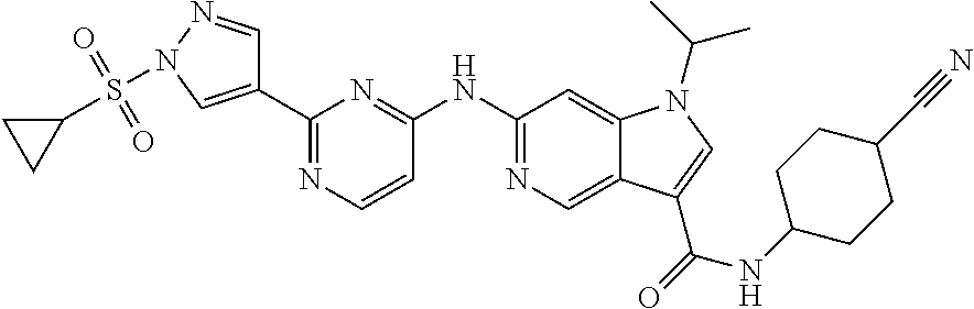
C1(C2=CN(S(=O)(=O)C3CC3)N=C2)=NC=CC(NC2=NC=C3C(=C2)N(C(C)C)C=C3C(NC2CCC(C#N)CC2)=O)=N1
